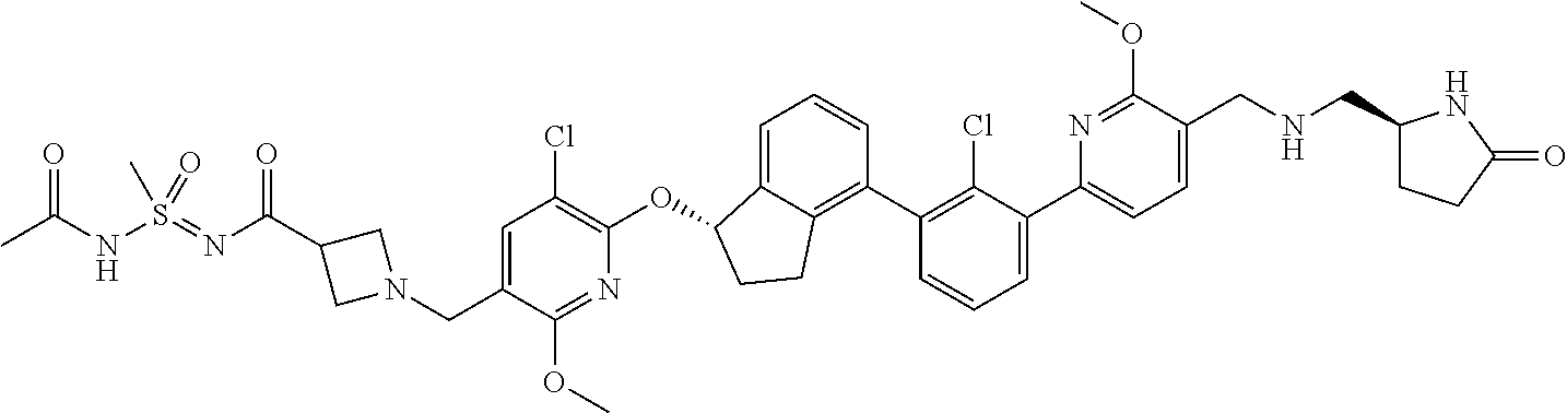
O(C1C2=CC=CC(C3=C(Cl)C(C4=CC=C(CNCC5CCC(=O)N5)C(OC)=N4)=CC=C3)=C2CC1)C1=C(Cl)C=C(CN2CC(C(N=S(NC(C)=O)(C)=O)=O)C2)C(OC)=N1
